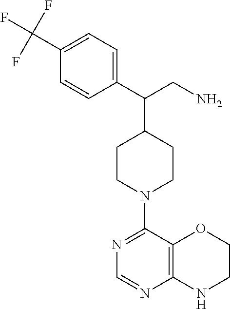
C1(C(F)(F)F)=CC=C(C(CN)C2CCN(C3=NC=NC4=C3OCCN4)CC2)C=C1
